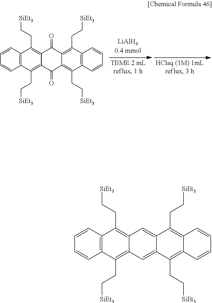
C1=CC2=C(C=C1)C(CC[SiEt3])=C1C(=C2CC[SiEt3])C(=O)C2=C(CC[SiEt3])C3=C(C(CC[SiEt3])=C2C1=O)C=CC=C3.C1=CC2=C(C=C1)C(CC[SiEt3])=C1C(=C2CC[SiEt3])C=C2C(=C1)C(CC[SiEt3])=C1C(=C2CC[SiEt3])C=CC=C1
